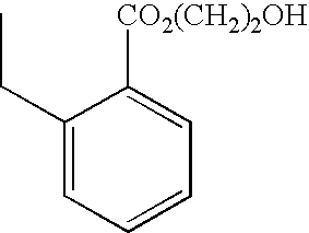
C1(CC)=CC=CC=C1[CO2(CH2)2OH]
